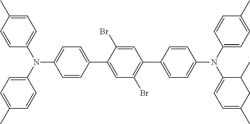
C1=CC(C)=CC=C1N(C1=CC=C(C)C=C1)C1=CC=C(C2=CC(Br)=C(C3=CC=C(N(C4=CC=C(C)C=C4)C4=CC=C(C)CC4C)C=C3)C=C2Br)C=C1
